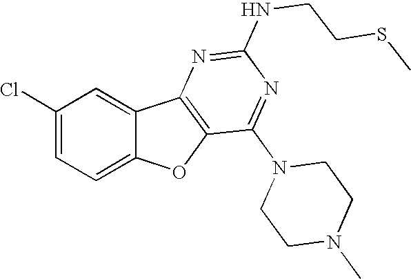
C1(Cl)=CC=C2C(=C1)C1=C(O2)C(N2CCN(C)CC2)=NC(NCCSC)=N1
